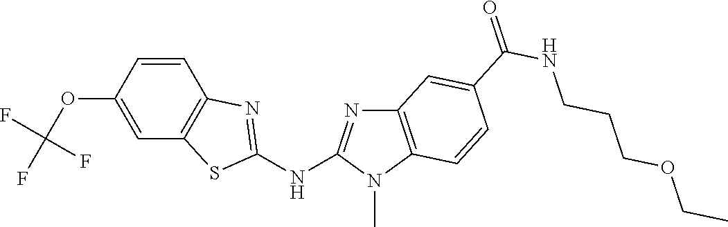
O(C1=CC2=C(C=C1)N=C(NC1=NC3=C(N1C)C=CC(C(NCCCOCC)=O)=C3)S2)C(F)(F)F
